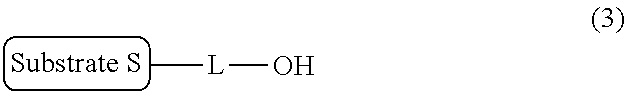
C[L]O
